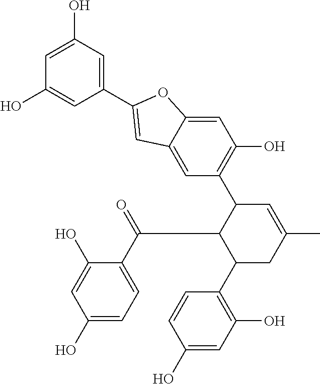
C1(C2=C(O)C=C(O)C=C2)CC(C)=CC(C2=C(O)C=C3C(=C2)C=C(C2=CC(O)=CC(O)=C2)O3)C1C(C1=CC=C(O)C=C1O)=O
